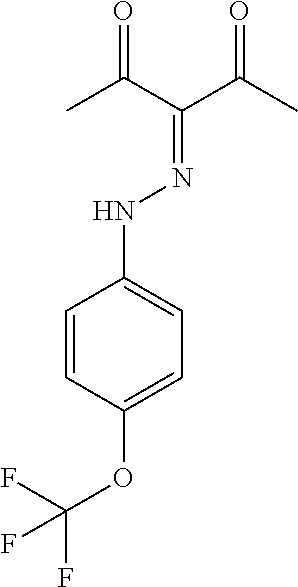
C1=CC(OC(F)(F)F)=CC=C1NN=C(C(C)=O)C(C)=O
